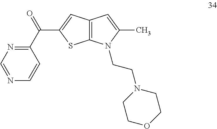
C12=C(N(CCN3CCOCC3)C(C)=C1)SC(C(C1=NC=NC=C1)=O)=C2
